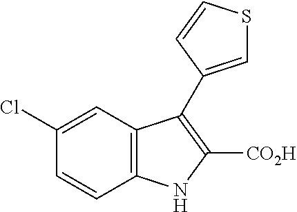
C1(Cl)=CC2=C(C=C1)NC([CO2H])=C2C1=CSC=C1
